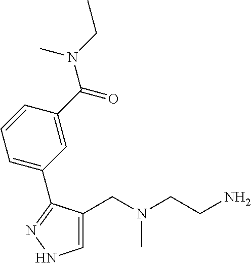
C1=C(CN(CCN)C)C(C2=CC=CC(C(=O)N(CC)C)=C2)=NN1
